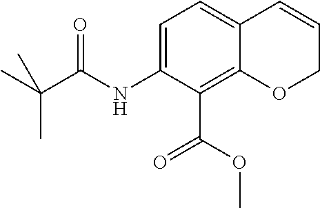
C1(NC(C(C)(C)C)=O)=CC=C2C(=C1C(=O)OC)OCC=C2
